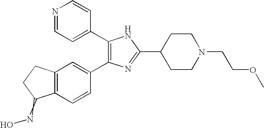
C1(C2=CC=NC=C2)=C(C2=CC3=C(C=C2)C(=NO)CC3)N=C(C2CCN(CCOC)CC2)N1
